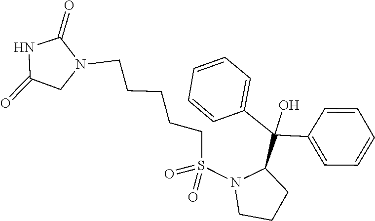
C1=CC=CC=C1C(O)(C1=CC=CC=C1)C1N(S(=O)(=O)CCCCCN2CC(=O)NC2=O)CCC1
